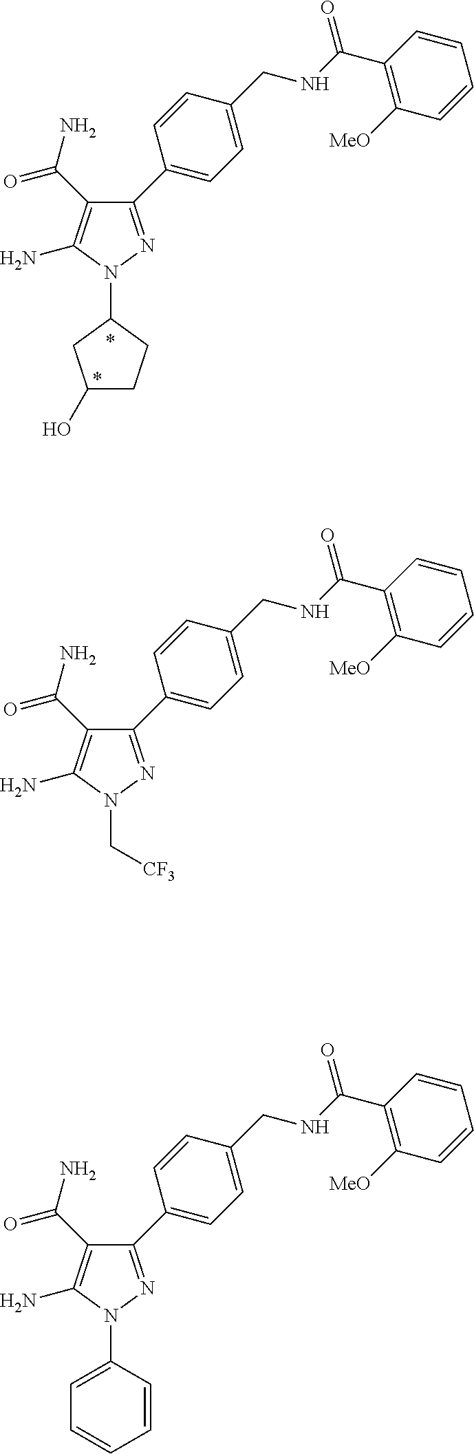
N1(C[CF3])N=C(C2=CC=C(CNC(C3=C([MeO])C=CC=C3)=O)C=C2)C(C(N)=O)=C1N.N1(C2=CC=CC=C2)N=C(C2=CC=C(CNC(C3=C([MeO])C=CC=C3)=O)C=C2)C(C(N)=O)=C1N.N1(C2CC(O)CC2)N=C(C2=CC=C(CNC(C3=C([MeO])C=CC=C3)=O)C=C2)C(C(N)=O)=C1N.*.*
